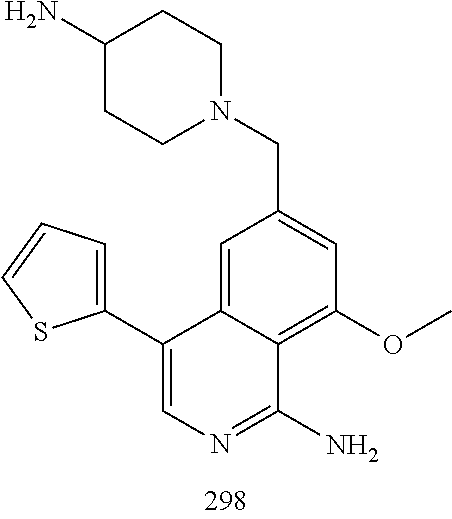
C1=C2C(=C(OC)C=C1CN1CCC(N)CC1)C(N)=NC=C2C1=CC=CS1
